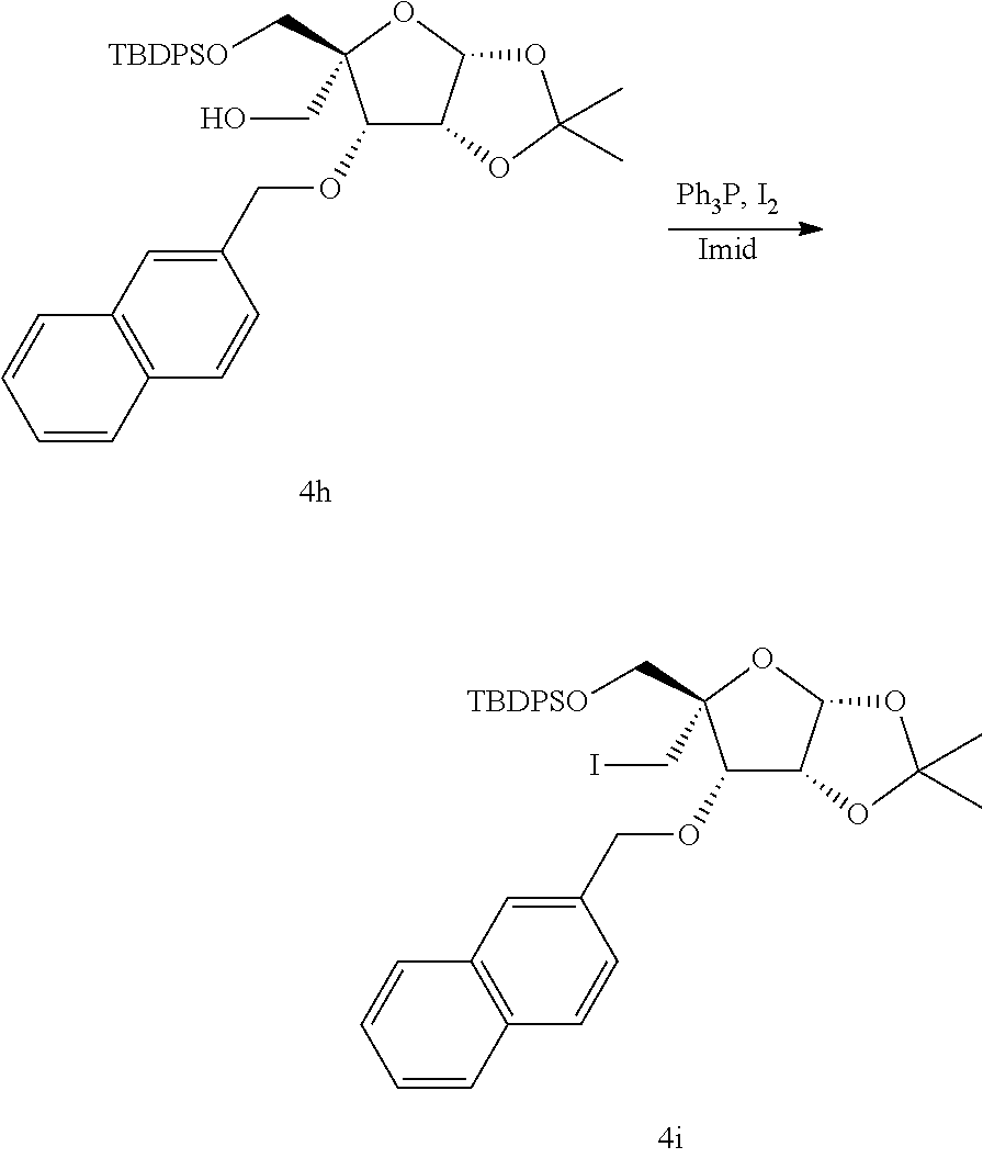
C12=C(C=CC(COC3C4C(OC3(C[TBDPSO])CI)OC(C)(C)O4)=C1)C=CC=C2.C12=C(C=CC(COC3C4C(OC3(C[TBDPSO])CO)OC(C)(C)O4)=C1)C=CC=C2
